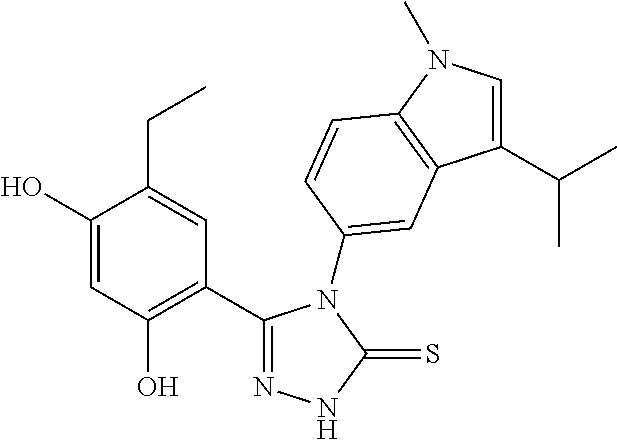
C1(C2=C(O)C=C(O)C(CC)=C2)=NNC(=S)N1C1=CC2=C(N(C)C=C2C(C)C)C=C1
